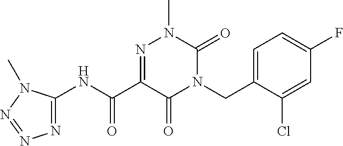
C(N1C(=O)N(C)N=C(C(NC2=NN=NN2C)=O)C1=O)C1=CC=C(F)C=C1Cl
